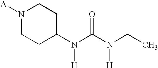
[A]N1CCC(N(C(N(CC)[H])=O)[H])CC1
